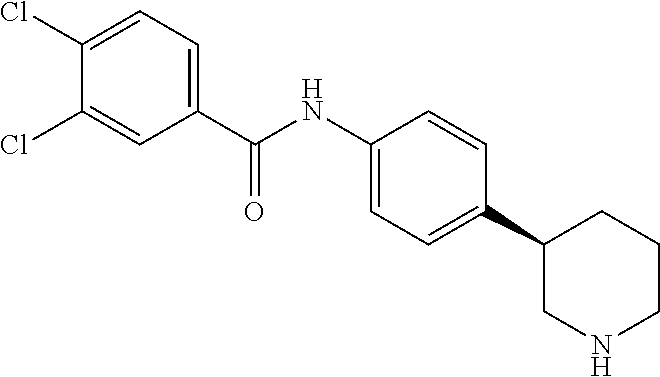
C1(Cl)=CC=C(C(NC2=CC=C(C3CNCCC3)C=C2)=O)C=C1Cl
